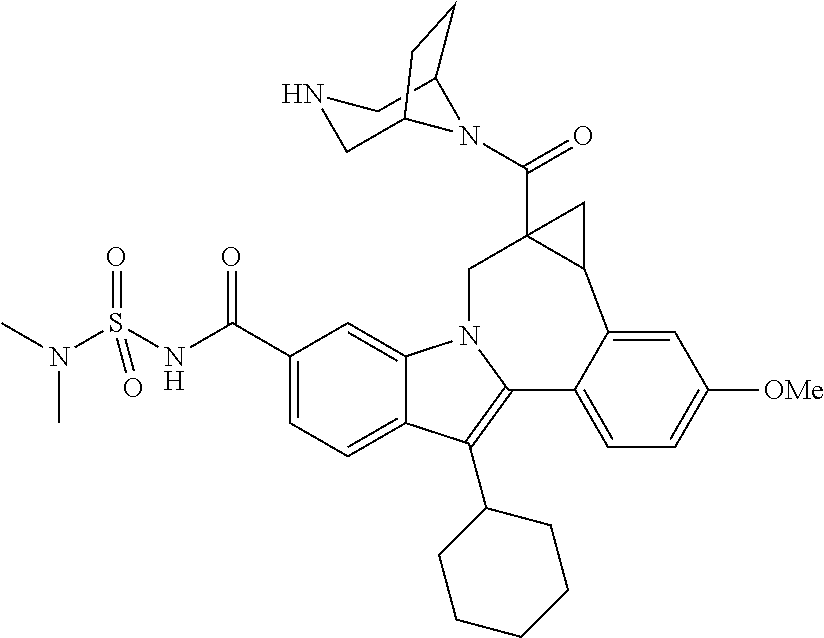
C1(C(NS(N(C)C)(=O)=O)=O)=CC=C2C(=C1)N1C(=C2C2CCCCC2)C2=CC=C([OMe])C=C2C2CC2(C(N2C3CNCC2CC3)=O)C1
